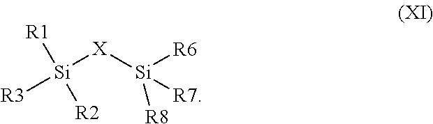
[Si]([X][Si]([R7])([R6])[R8])([R3])([R1])[R2]
